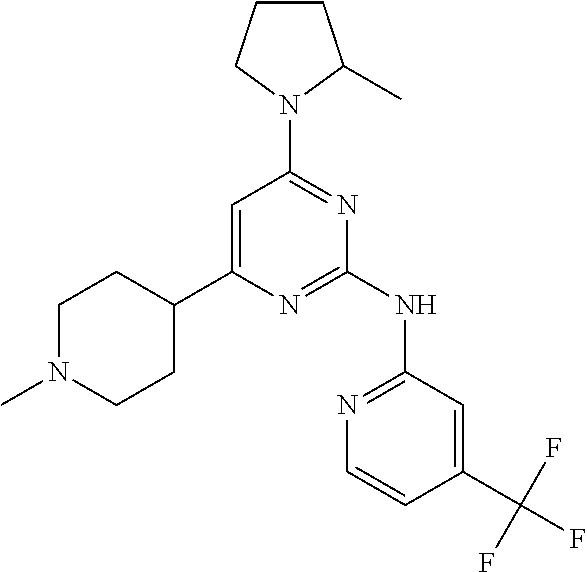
C1=C(C2CCN(C)CC2)N=C(NC2=NC=CC(C(F)(F)F)=C2)N=C1N1CCCC1C
